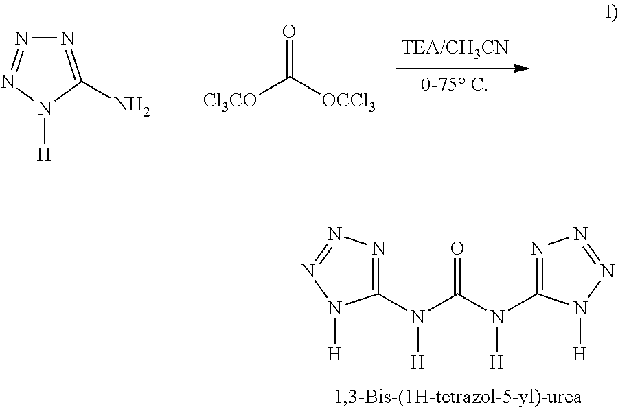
N1=C(N)N([H])N=N1.[Cl3CO]C([OCCl3])=O.C1(N(C(N(C2=NN=NN2[H])[H])=O)[H])=NN=NN1[H]
